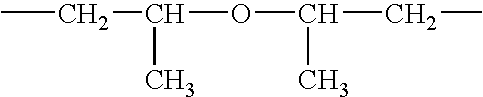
CCC(OC(CC)C)C
